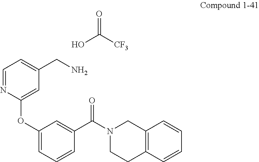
C1=NC(OC2=CC=CC(C(N3CC4=C(C=CC=C4)CC3)=O)=C2)=CC(CN)=C1.OC([CF3])=O
